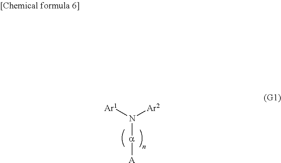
N([a][A])([Ar2])[Ar1]
